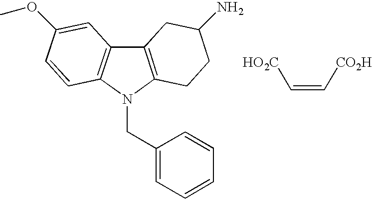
C1(CN2C3=C(C4=C2C=CC(OC)=C4)CC(N)CC3)=CC=CC=C1.C(=C[CO2H])[HO2C]
